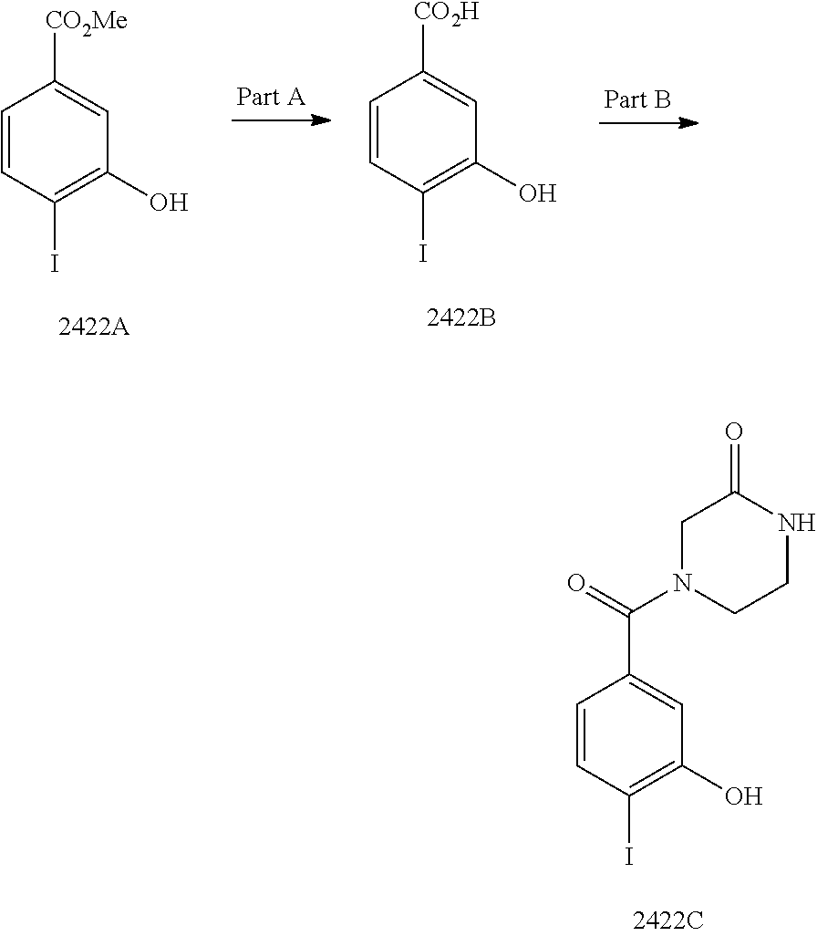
C1=CC(I)=C(O)C=C1[CO2Me].C1=CC(I)=C(O)C=C1[CO2H].C1=CC(I)=C(O)C=C1C(=O)N1CCNC(=O)C1
